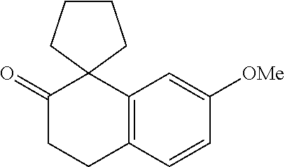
C12=C(C=CC([OMe])=C1)CCC(=O)C21CCCC1
